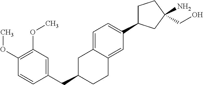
C1C(C2=CC=C3C(=C2)CCC(CC2=CC(OC)=C(OC)C=C2)C3)CC(N)(CO)C1
